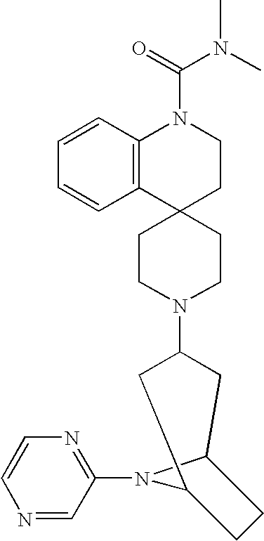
C12(CCN(C3CC4N(C5=NC=CN=C5)C(C3)CC4)CC1)CCN(C(=O)N(C)C)C1=C2C=CC=C1
